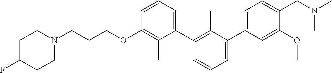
C1(OCCCN2CCC(F)CC2)=C(C)C(C2=C(C)C(C3=CC=C(CN(C)C)C(OC)=C3)=CC=C2)=CC=C1
